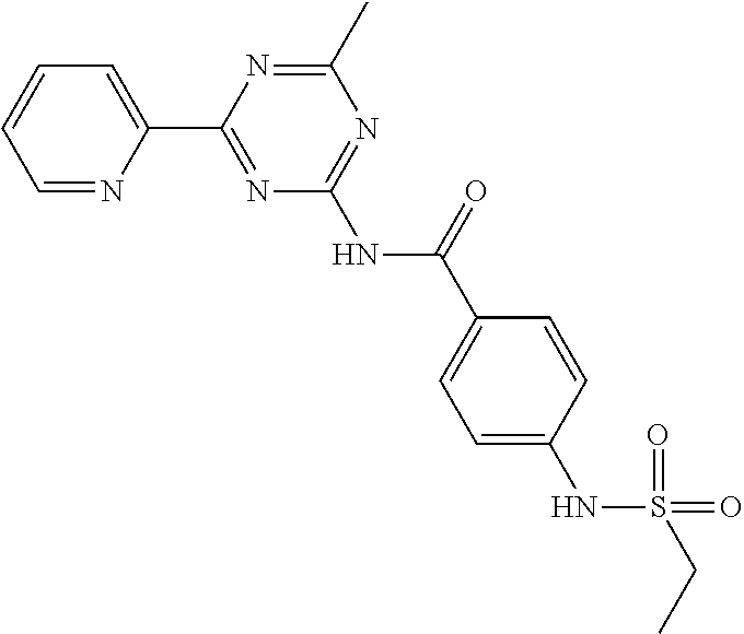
C1=NC(C2=NC(NC(C3=CC=C(NS(CC)(=O)=O)C=C3)=O)=NC(C)=N2)=CC=C1
